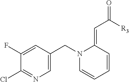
C1(F)=CC(CN2C=CC=CC2=CC([R3])=O)=CN=C1Cl
